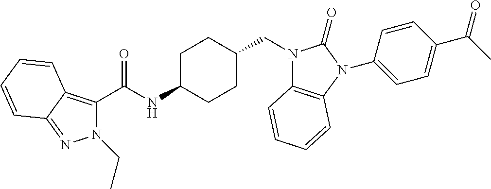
N1(CC)C(C(NC2CCC(CN3C4=C(N(C5=CC=C(C(C)=O)C=C5)C3=O)C=CC=C4)CC2)=O)=C2C(=N1)C=CC=C2
